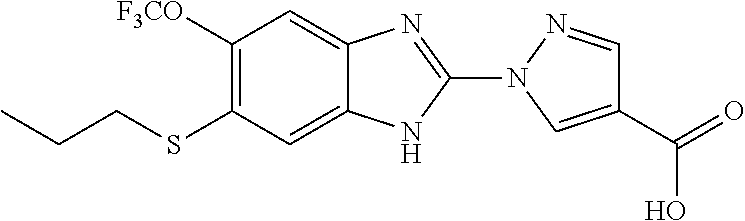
C1([F3CO])=C(SCCC)C=C2C(=C1)N=C(N1C=C(C(=O)O)C=N1)N2
